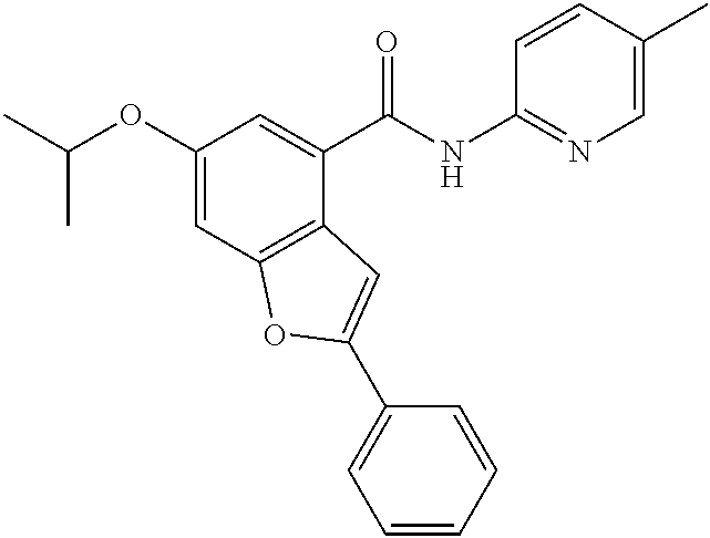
C1(OC(C)C)=CC2=C(C(C(NC3=NC=C(C)C=C3)=O)=C1)C=C(C1=CC=CC=C1)O2
